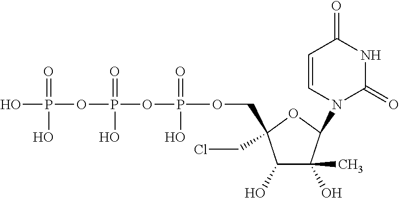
C1(O)C(O)(C)C(N2C(=O)NC(=O)C=C2)OC1(COP(OP(OP(O)(=O)O)(=O)O)(=O)O)CCl
